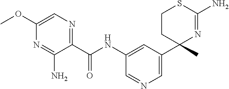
C(NC1=CC(C2(C)N=C(N)SCC2)=CN=C1)(=O)C1=NC=C(OC)N=C1N
